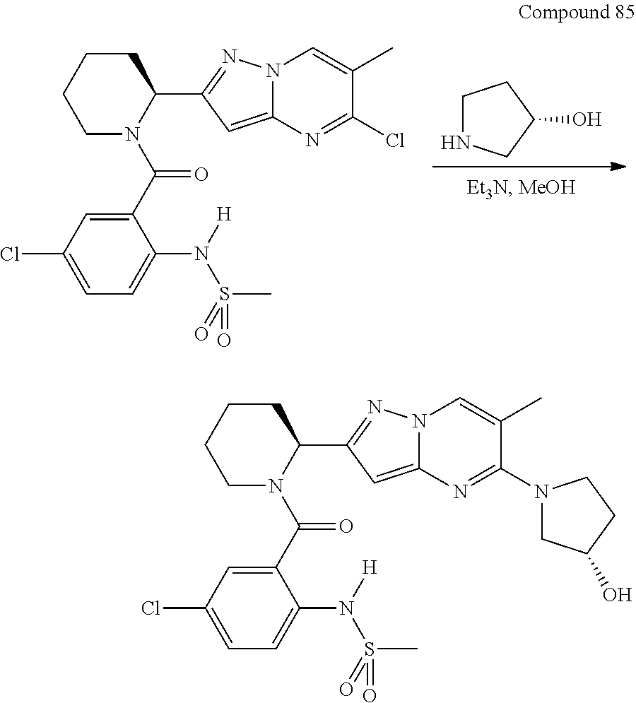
C1NCC(O)C1.C1(C(N2C(C3=NN4C(=C3)N=C(Cl)C(C)=C4)CCCC2)=O)=CC(Cl)=CC=C1N(S(C)(=O)=O)[H].C1(C(N2C(C3=NN4C(=C3)N=C(N3CC(O)CC3)C(C)=C4)CCCC2)=O)=CC(Cl)=CC=C1N(S(C)(=O)=O)[H]
